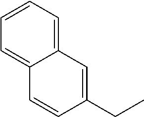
C12=CC=CC=C1C=CC(CC)=C2
